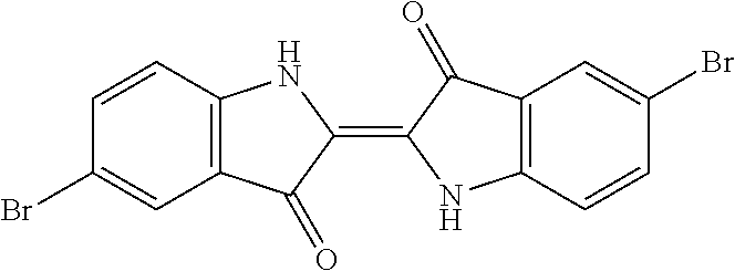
C1=CC2=C(C=C1Br)C(=O)C(=C1NC3=C(C1=O)C=C(Br)C=C3)N2
